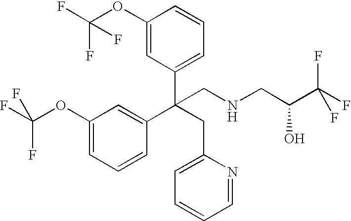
C1(OC(F)(F)F)=CC(C(CC2=CC=CC=N2)(C2=CC(OC(F)(F)F)=CC=C2)CNCC(C(F)(F)F)O)=CC=C1
